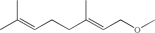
C(=CCCC(=CCOC)C)(C)C
